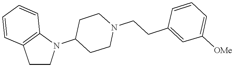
C1CN(C2CCN(CCC3=CC([OMe])=CC=C3)CC2)C2=C1C=CC=C2
